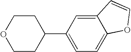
C1OCCC(C2=CC=C3C(=C2)C=CO3)C1
